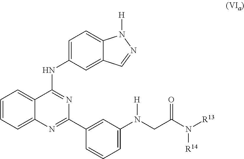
C1=CC=C2C(=C1)C(NC1=CC=C3C(=C1)C=NN3[H])=NC(C1=CC(N(CC(N([R14])[R13])=O)[H])=CC=C1)=N2
